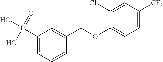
C1(P(O)(=O)O)=CC=CC(COC2=CC=C([CF3])C=C2Cl)=C1
